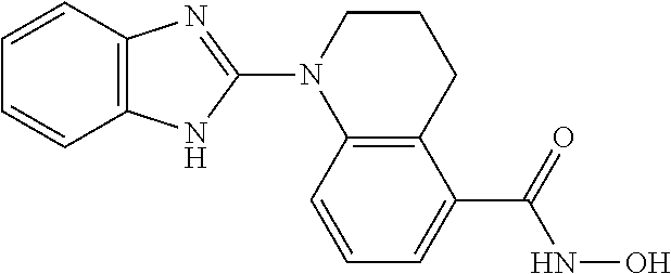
C12=C(C=CC=C1)N=C(N1C3=C(CCC1)C(C(=O)NO)=CC=C3)N2
